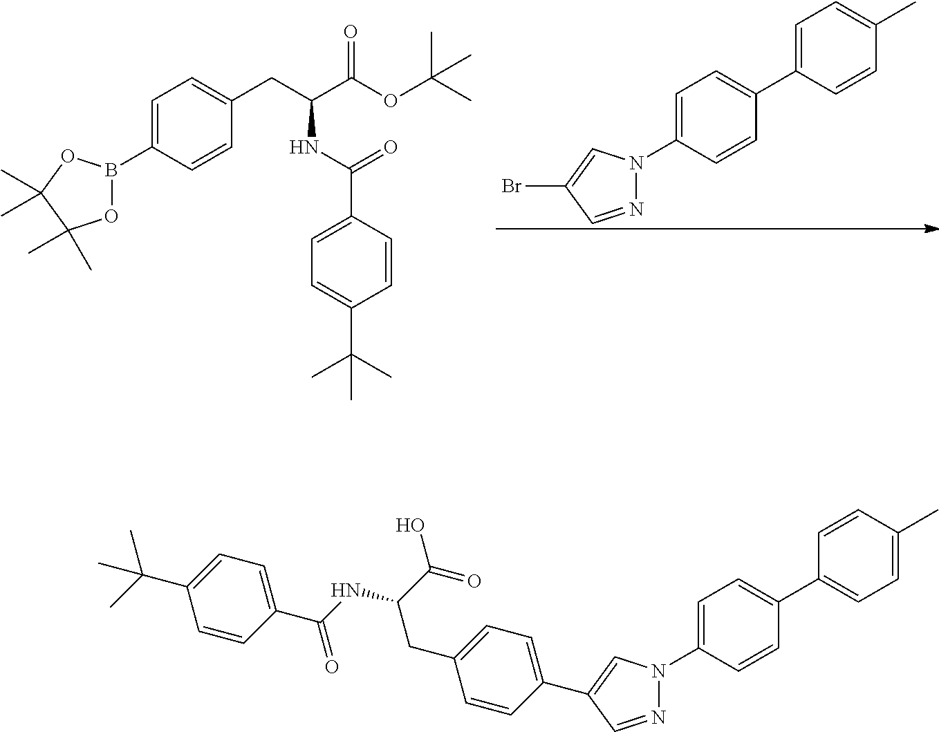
C1(C2=CC=C(C)C=C2)=CC=C(N2N=CC(Br)=C2)C=C1.C1=CC(C(NC(CC2=CC=C(B3OC(C)(C)C(C)(C)O3)C=C2)C(OC(C)(C)C)=O)=O)=CC=C1C(C)(C)C.C1=C(C)C=CC(C2=CC=C(N3N=CC(C4=CC=C(CC(NC(C5=CC=C(C(C)(C)C)C=C5)=O)C(=O)O)C=C4)=C3)C=C2)=C1
